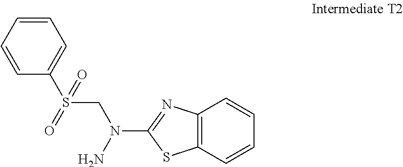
NN(C1=NC2=C(S1)C=CC=C2)CS(C1=CC=CC=C1)(=O)=O
